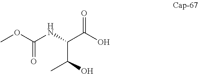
N(C(C(C)O)C(O)=O)C(=O)OC
